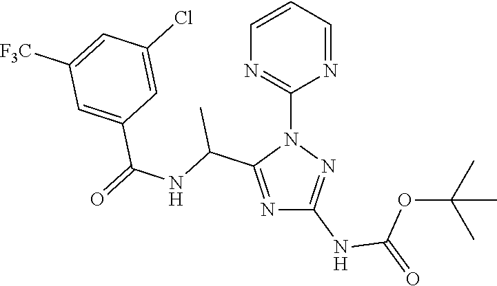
N1=C(C(NC(=O)C2=CC([F3C])=CC(Cl)=C2)C)N(C2=NC=CC=N2)N=C1NC(=O)OC(C)(C)C
